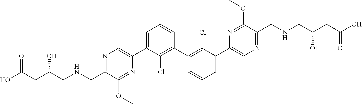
N1=C(CNCC(CC(O)=O)O)C(OC)=NC(C2=CC=CC(C3=C(Cl)C(C4=CN=C(CNCC(CC(O)=O)O)C(OC)=N4)=CC=C3)=C2Cl)=C1
